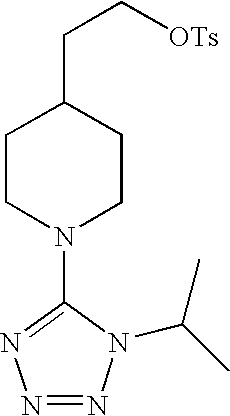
C1CN(C2=NN=NN2C(C)C)CCC1CC[OTs]
